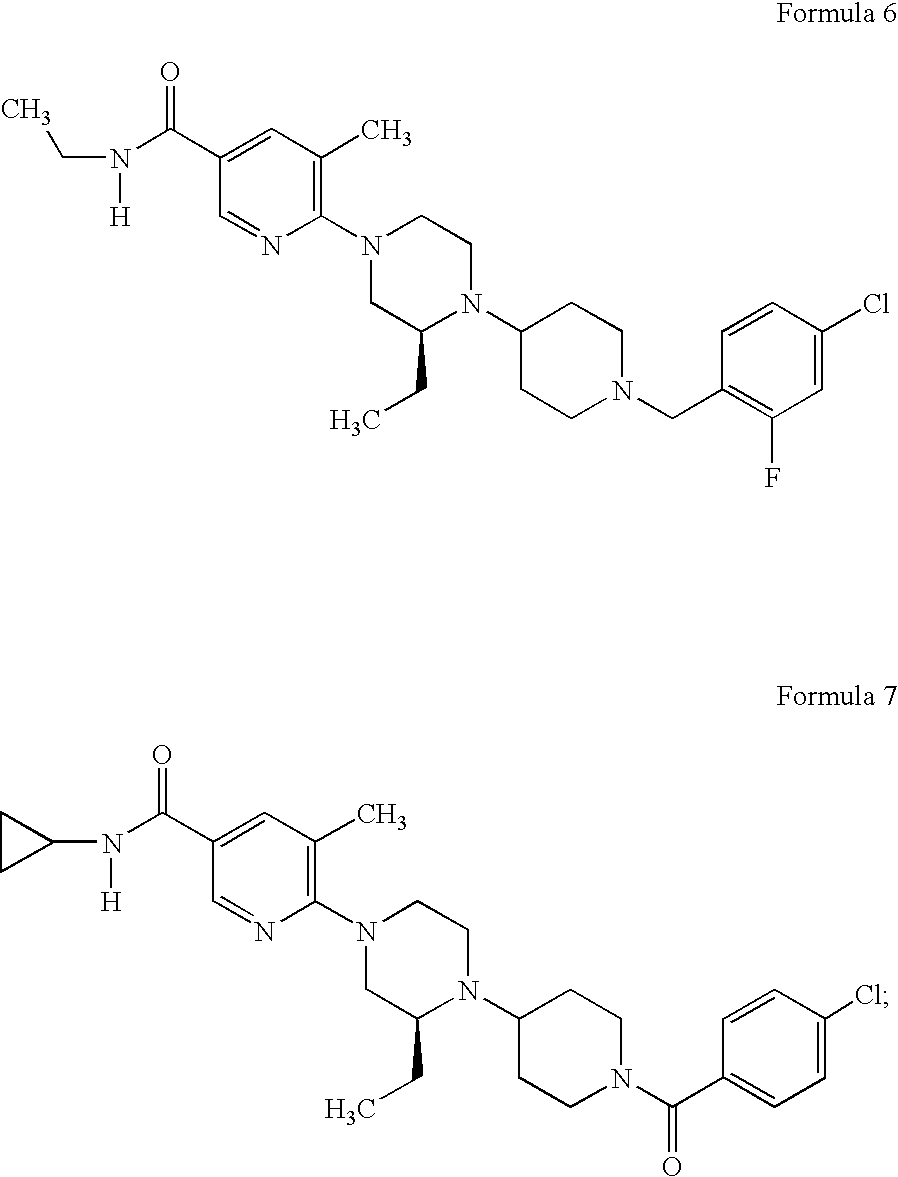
N(C(=O)C1=CC(C)=C(N2CC(CC)N(C3CCN(CC4=C(F)C=C(Cl)C=C4)CC3)CC2)N=C1)([H])CC.N(C(=O)C1=CC(C)=C(N2CC(CC)N(C3CCN(C(C4=CC=C(Cl)C=C4)=O)CC3)CC2)N=C1)([H])C1CC1
